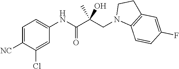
C1=C([NC])C(Cl)=CC(NC(C(CN2C3=C(CC2)C=C(F)C=C3)(O)C)=O)=C1
